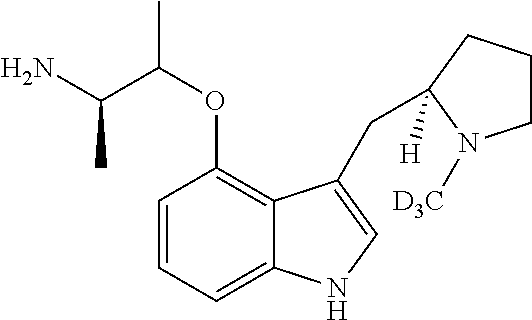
C1=CC=C2C(=C1OC(C)C(N)C)C(CC1([H])CCCN1[D3C])=CN2
